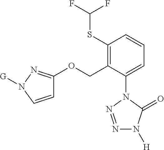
C1(SC(F)F)=C(COC2=NN([G])C=C2)C(N2C(=O)N([H])N=N2)=CC=C1
